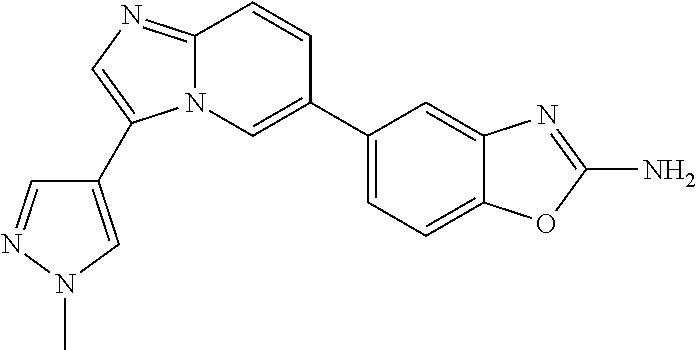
C12=NC=C(C3=CN(C)N=C3)N1C=C(C1=CC=C3C(=C1)N=C(N)O3)C=C2
